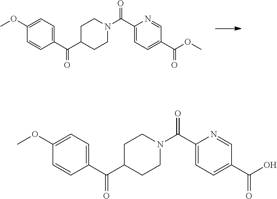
C1(OC)=CC=C(C(=O)C2CCN(C(C3=CC=C(C(OC)=O)C=N3)=O)CC2)C=C1.C1(OC)=CC=C(C(=O)C2CCN(C(C3=CC=C(C(O)=O)C=N3)=O)CC2)C=C1
